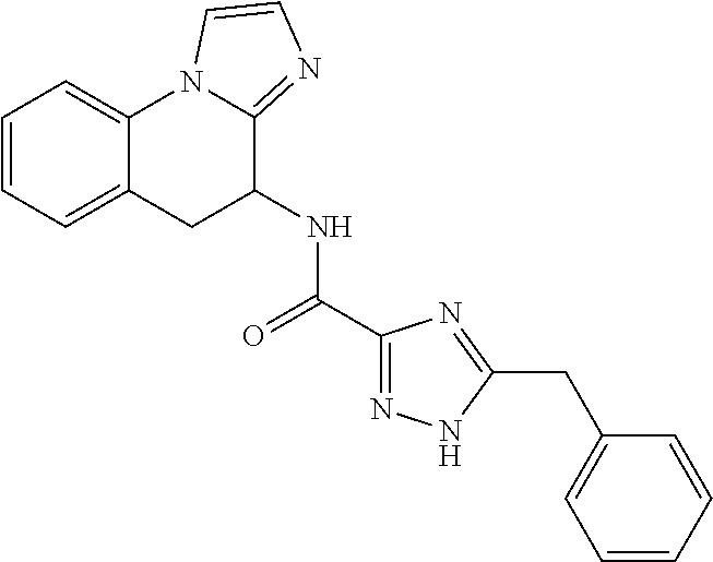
C1=CC=C2C(=C1)N1C(=NC=C1)C(NC(=O)C1=NNC(CC3=CC=CC=C3)=N1)C2
